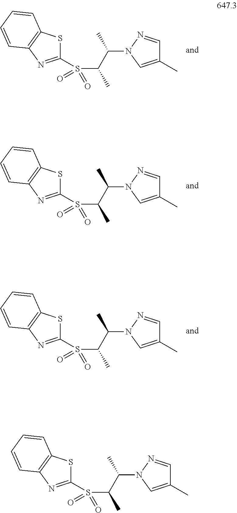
S1C2=C(N=C1S(C(C(N1N=CC(C)=C1)C)C)(=O)=O)C=CC=C2.S1C2=C(N=C1S(C(C(N1N=CC(C)=C1)C)C)(=O)=O)C=CC=C2.S1C2=C(N=C1S(C(C(N1N=CC(C)=C1)C)C)(=O)=O)C=CC=C2.S1C2=C(N=C1S(C(C(N1N=CC(C)=C1)C)C)(=O)=O)C=CC=C2
